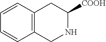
C12=C(C=CC=C1)CC([COOH])NC2
